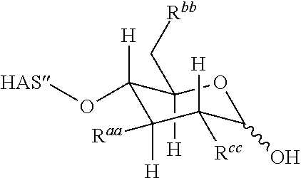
C1(C[Rbb])([H])C(O[HAS])([H])C([Raa])([H])C([H])([Rcc])C(O)O1
